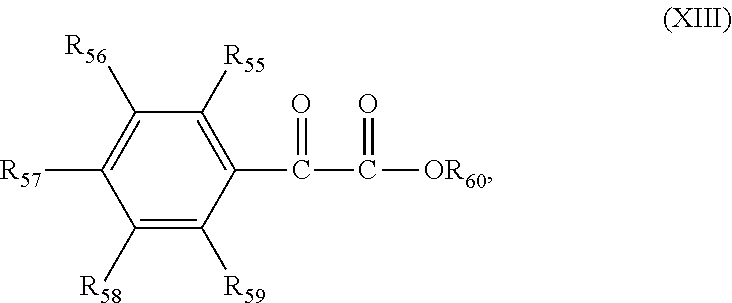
C(C([OR60])=O)(=O)C1=C([R55])C([R56])=C([R57])C([R58])=C1[R59]
